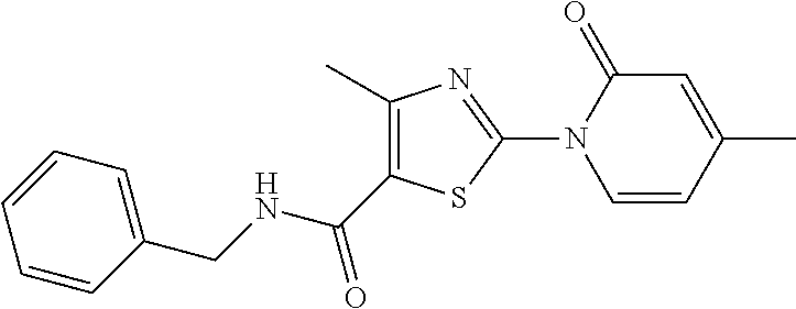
C1=C(C)C=CN(C2=NC(C)=C(C(NCC3=CC=CC=C3)=O)S2)C1=O
